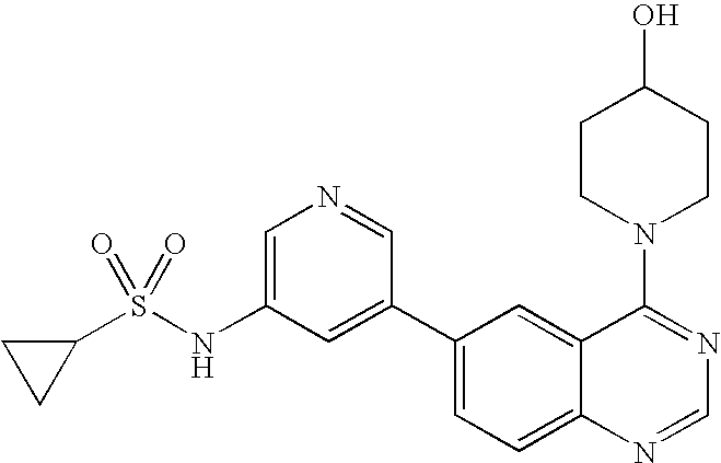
C1(S(NC2=CN=CC(C3=CC=C4C(=C3)C(N3CCC(O)CC3)=NC=N4)=C2)(=O)=O)CC1
